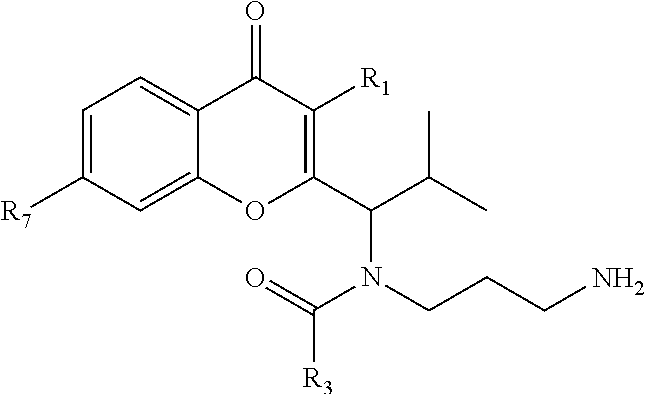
C1=C([R7])C=C2C(=C1)C(=O)C([R1])=C(C(C(C)C)N(C([R3])=O)CCCN)O2
